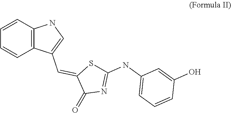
C1=CC=CC2=C1NC=C2C=C1C(=O)N=C(NC2=CC=CC(O)=C2)S1
